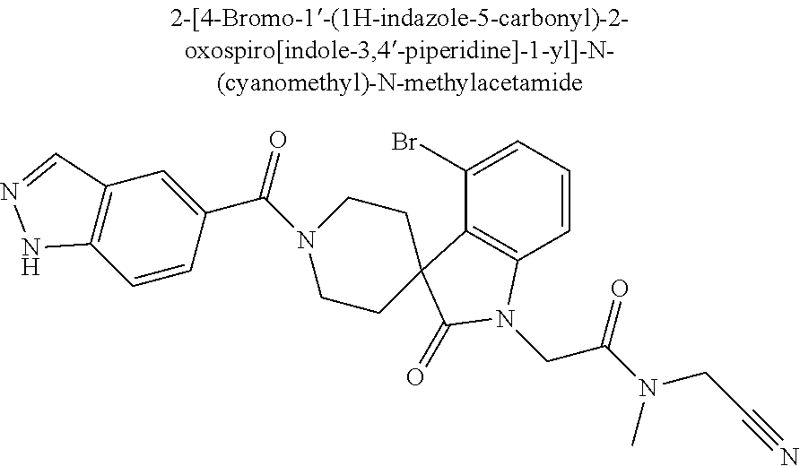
C1(Br)=CC=CC2=C1C1(C(=O)N2CC(N(C)CC#N)=O)CCN(C(C2=CC3=C(C=C2)NN=C3)=O)CC1
